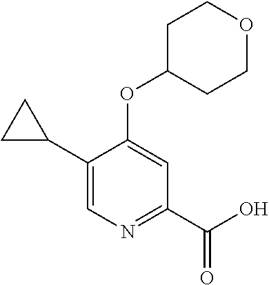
C1(C2CC2)=CN=C(C(O)=O)C=C1OC1CCOCC1
